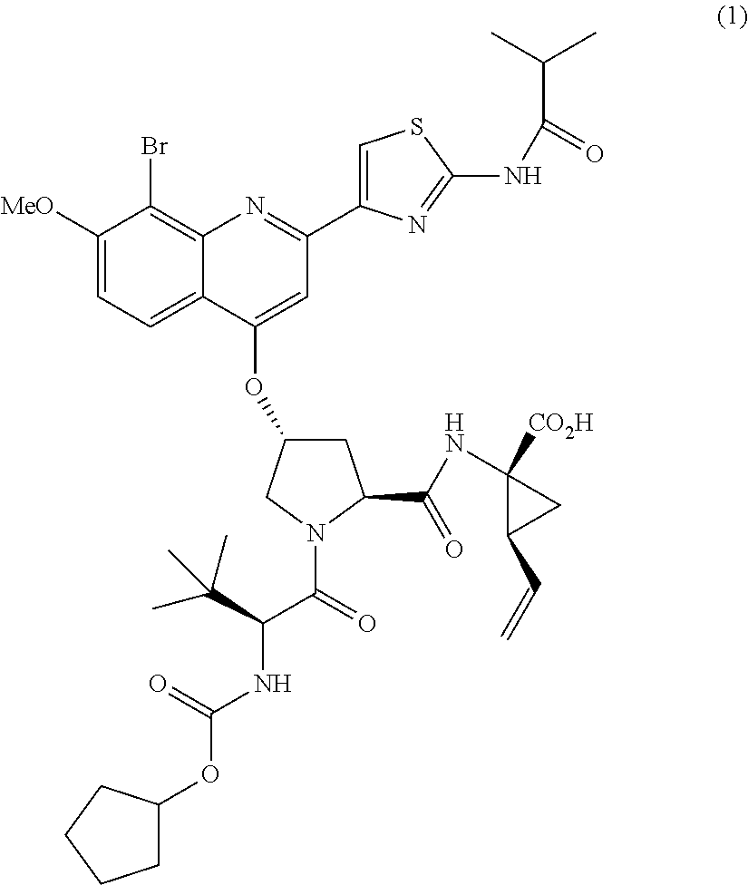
C1([MeO])=CC=C2C(=C1Br)N=C(C1=CSC(NC(C(C)C)=O)=N1)C=C2OC1CC(C(NC2([CO2H])C(C=C)C2)=O)N(C(=O)C(C(C)(C)C)NC(=O)OC2CCCC2)C1
